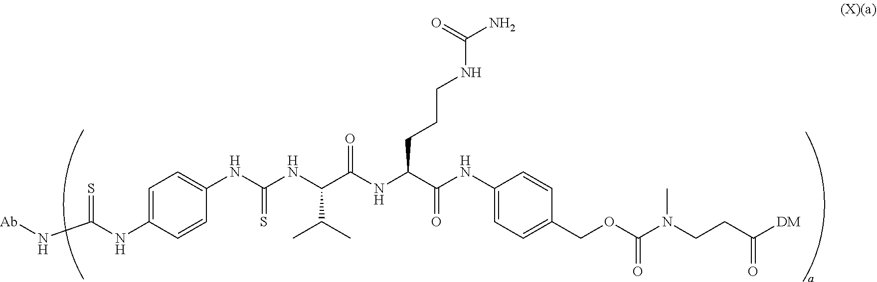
C1=C(NC(N[Ab])=S)C=CC(NC(NC(C(NC(C(NC2=CC=C(COC(=O)N(CCC([DM])=O)C)C=C2)=O)CCCNC(=O)N)=O)C(C)C)=S)=C1
